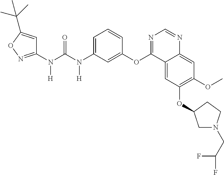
C1(N(C(N(C2=CC=CC(OC3=NC=NC4=CC(OC)=C(OC5CN(CC(F)F)CC5)C=C34)=C2)[H])=O)[H])=NOC(C(C)(C)C)=C1
